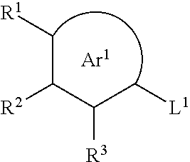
C([R3])(C([R2])C[R1])C[L1]
